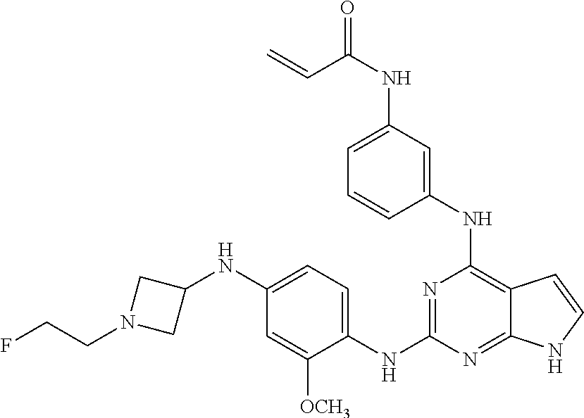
C1([OCH3])=CC(NC2CN(CCF)C2)=CC=C1NC1=NC(NC2=CC(NC(=O)C=C)=CC=C2)=C2C(=N1)NC=C2
